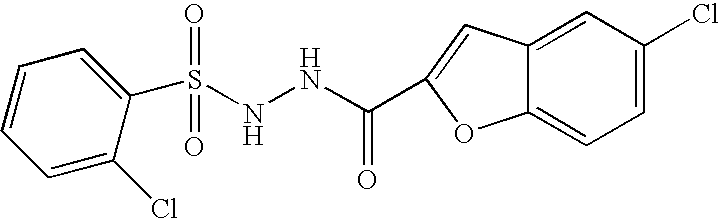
C1(S(NNC(=O)C2=CC3=CC(Cl)=CC=C3O2)(=O)=O)=CC=CC=C1Cl
